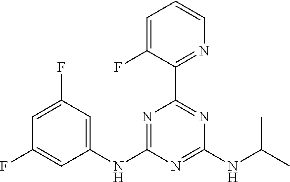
C1=C(F)C(C2=NC(NC(C)C)=NC(NC3=CC(F)=CC(F)=C3)=N2)=NC=C1
